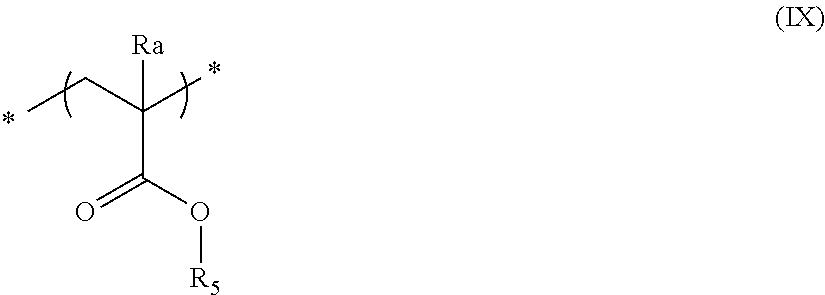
CCC(C)([Ra])C(O[R5])=O
